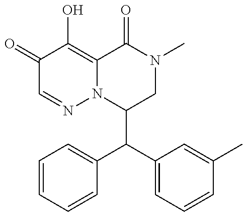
C1(C(C2=CC=CC(C)=C2)C2=CC=CC=C2)CN(C)C(=O)C2=C(O)C(=O)C=NN12
